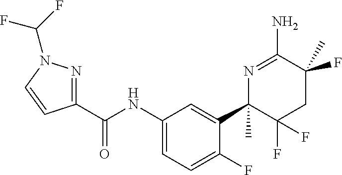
C1(C(NC2=CC=C(F)C(C3(C)C(F)(F)CC(F)(C)C(N)=N3)=C2)=O)=NN(C(F)F)C=C1
